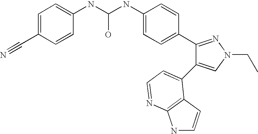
C(NC1=CC=C(C2=NN(CC)C=C2C2=CC=NC3=C2C=CN3)C=C1)(O)NC1=CC=C(C#N)C=C1
